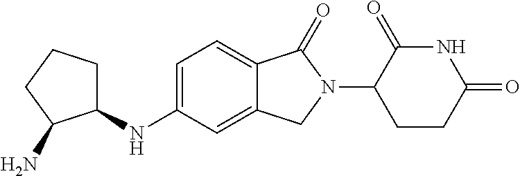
C1=C(NC2CCCC2N)C=C2C(=C1)C(=O)N(C1CCC(=O)NC1=O)C2
